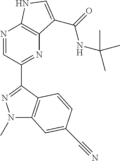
N1=CC(C2=NN(C)C3=C2C=CC(C#N)=C3)=NC2=C1NC=C2C(=O)NC(C)(C)C
